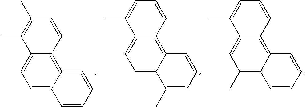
CC1=C(C)C=CC2=C3C(=CC=C12)C=CC=C3.CC1=CC=CC2=C3C(=CC=C12)C(C)=CC=C3.CC1=CC=CC2=C3C(=C(C)C=C12)C=CC=C3
